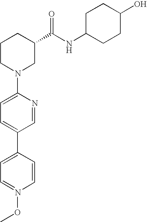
C1(N2CC(C(NC3CCC(O)CC3)=O)CCC2)=CC=C(C2=CC=N(OC)C=C2)C=N1
